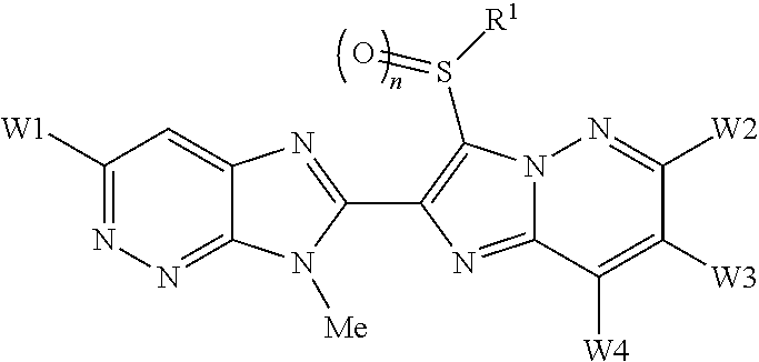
C1([W1])=NN=C2C(=C1)N=C(C1=C(S([R1])=O)N3C(=N1)C([W4])=C([W3])C([W2])=N3)N2[Me]
